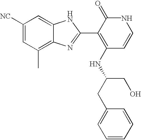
C1([NC])=CC(C)=C2C(=C1)NC(C1=C(NC(CC3=CC=CC=C3)CO)C=CNC1=O)=N2
